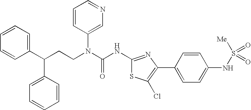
C1(C(CCN(C(NC2=NC(C3=CC=C(NS([Me])(=O)=O)C=C3)=C(Cl)S2)=O)C2=CN=CC=C2)C2=CC=CC=C2)=CC=CC=C1
